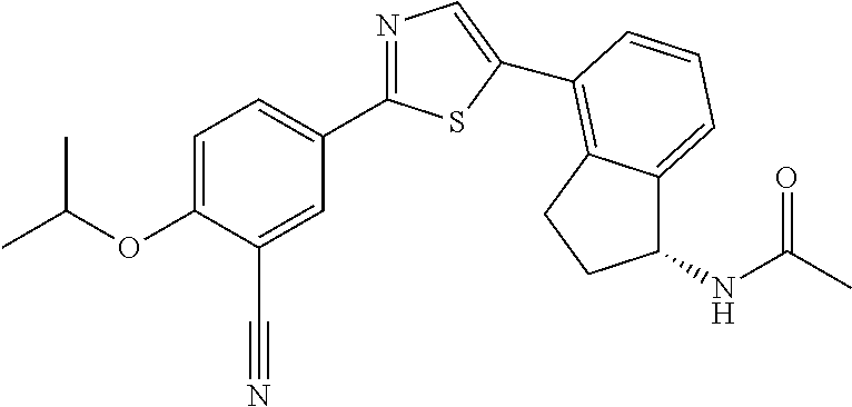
C1=C(OC(C)C)C(C#N)=CC(C2=NC=C(C3=C4C(=CC=C3)C(NC(C)=O)CC4)S2)=C1
